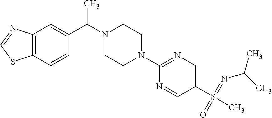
C12=C(C=C(C(C)N3CCN(C4=NC=C(S(C)(=NC(C)C)=O)C=N4)CC3)C=C1)N=CS2
